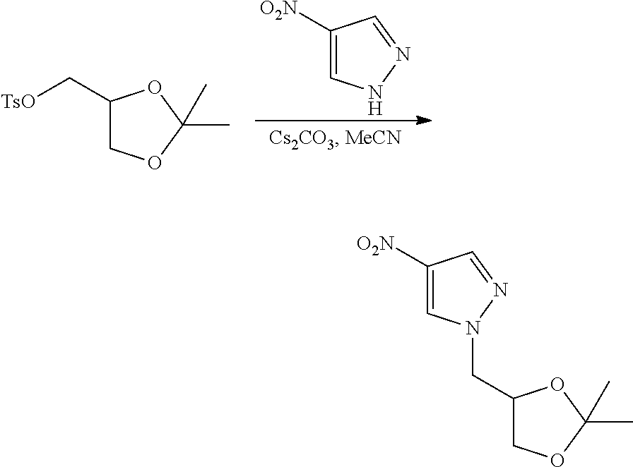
C1([O2N])=CNN=C1.C1(C[TsO])COC(C)(C)O1.C1([O2N])=CN(CC2COC(C)(C)O2)N=C1
